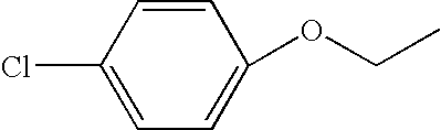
C1=CC(Cl)=CC=C1OCC
